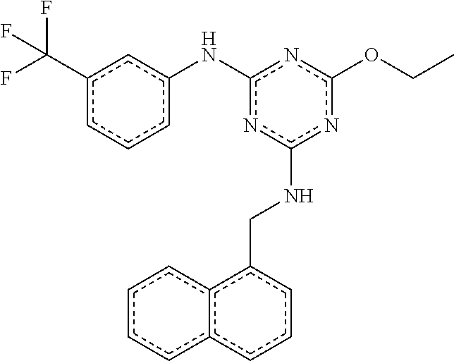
c1(C(F)(F)F)cccc(Nc2nc(NCc3c4c(ccc3)cccc4)nc(OCC)n2)c1
